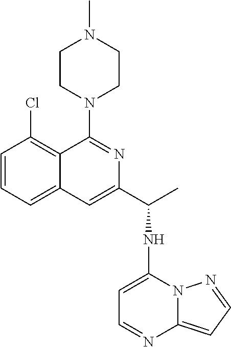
C1=CC=C2C(=C1Cl)C(N1CCN(C)CC1)=NC(C(NC1=CC=NC3=CC=NN13)C)=C2
